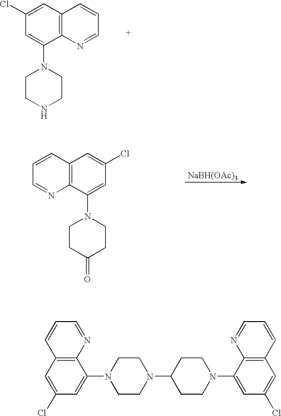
C1(Cl)=CC2=C(C(N3CCNCC3)=C1)N=CC=C2.[NaBH(OAc)3].C1=CC2=C(N=C1)C(N1CCC(=O)CC1)=CC(Cl)=C2.C1=C(Cl)C=C(N2CCN(C3CCN(C4=CC(Cl)=CC5=C4N=CC=C5)CC3)CC2)C2=C1C=CC=N2
